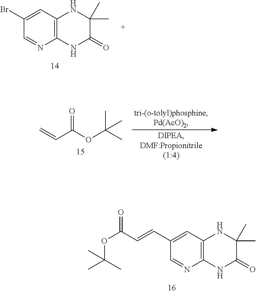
C1(Br)=CC2=C(N=C1)NC(=O)C(C)(C)N2.O=C(OC(C)(C)C)C=C.C1(C=CC(OC(C)(C)C)=O)=CC2=C(N=C1)NC(=O)C(C)(C)N2
